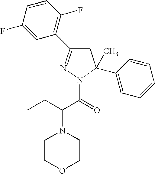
N1=C(C2=C(F)C=CC(F)=C2)CC(C)(C2=CC=CC=C2)N1C(=O)C(CC)N1CCOCC1
